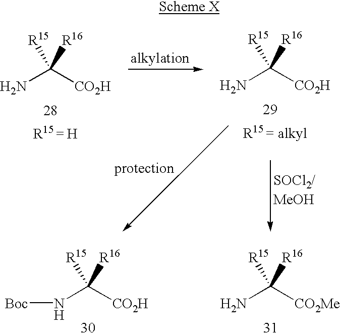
NC([CO2H])([R16])[R15].NC([CO2H])([R16])[R15].NC([CO2Me])([R16])[R15].N(C([CO2H])([R16])[R15])[Boc]
